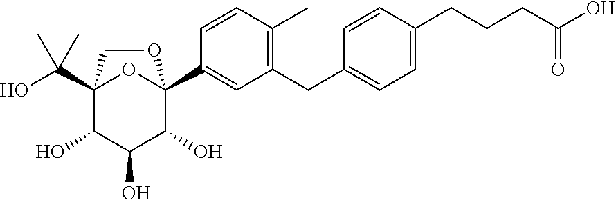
C12(C(O)(C)C)C(O)C(O)C(O)C(C3=CC(CC4=CC=C(CCCC(O)=O)C=C4)=C(C)C=C3)(O1)OC2
